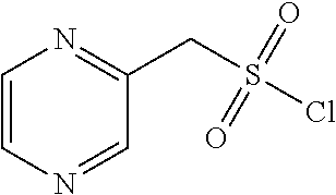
C1=CN=CC(CS(=O)(=O)Cl)=N1
